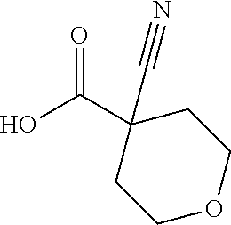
OC(C1(C#N)CCOCC1)=O
